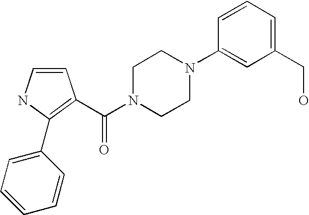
C1=CNC(C2=CC=CC=C2)=C1C(N1CCN(C2=CC(CO)=CC=C2)CC1)=O
